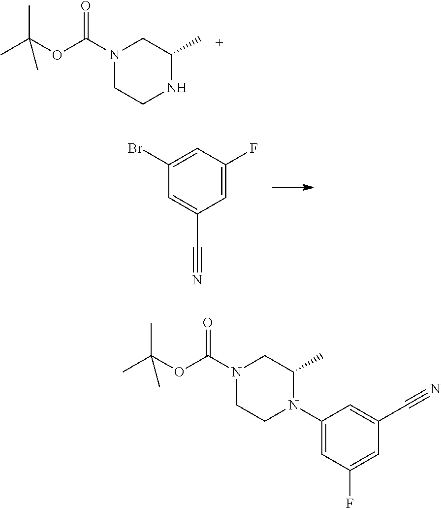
N1(C(OC(C)(C)C)=O)CCNC(C)C1.C1(Br)=CC(F)=CC(C#N)=C1.N1(C(OC(C)(C)C)=O)CCN(C2=CC(F)=CC(C#N)=C2)C(C)C1
